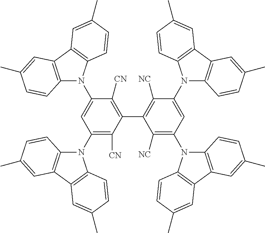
C1(N2C3=C(C4=C2C=CC(C)=C4)C=C(C)C=C3)=C([CN])C(C2=C([NC])C(N3C4=C(C5=C3C=CC(C)=C5)C=C(C)C=C4)=CC(N3C4=C(C5=C3C=CC(C)=C5)C=C(C)C=C4)=C2[NC])=C([CN])C(N2C3=C(C4=C2C=CC(C)=C4)C=C(C)C=C3)=C1
